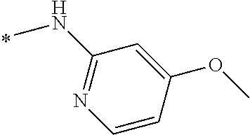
C1(NC)=NC=CC(OC)=C1
